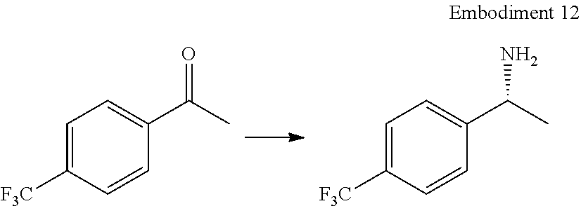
C1=C([F3C])C=CC(C(C)=O)=C1.C1=C([F3C])C=CC(C(C)N)=C1
